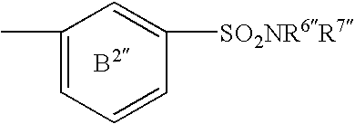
[SO2NR6R7]C1=CC(C)=CC=C1
